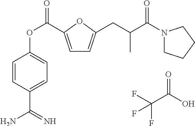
C1=C(C(OC2=CC=C(C(N)=N)C=C2)=O)OC(CC(C(N2CCCC2)=O)C)=C1.FC(C(O)=O)(F)F
